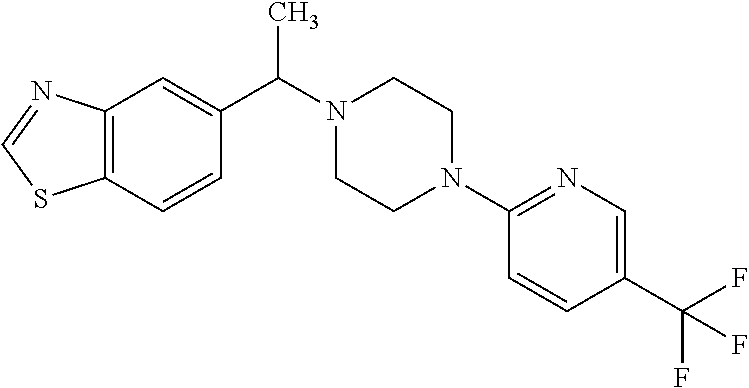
C12=C(C=CC(C(N3CCN(C4=NC=C(C(F)(F)F)C=C4)CC3)C)=C1)SC=N2
